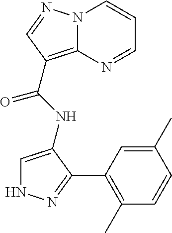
N12C(=C(C(=O)NC3=CNN=C3C3=C(C)C=CC(C)=C3)C=N1)N=CC=C2
